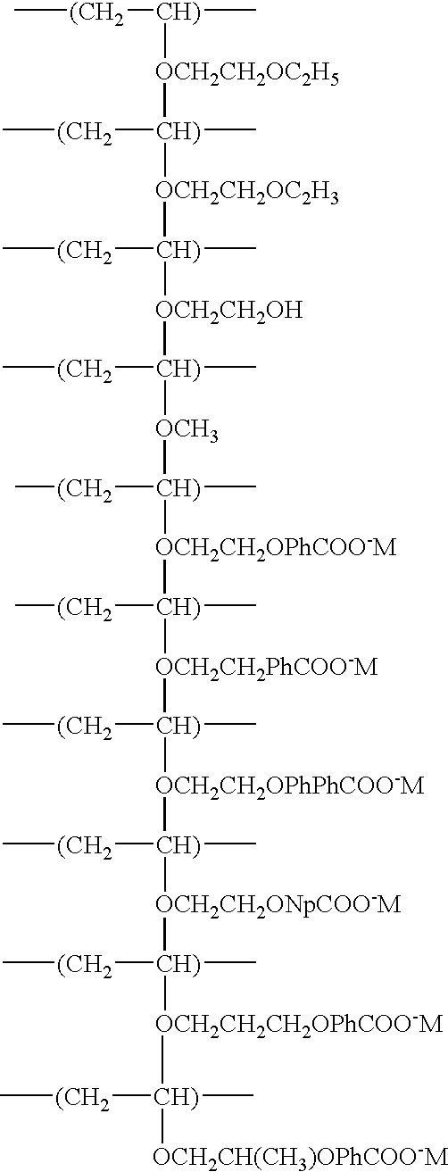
C[(CH2][CH)](C)[OCH2CH2OC2H5][CH)](C)([(CH2]C)[OCH2CH2OC2H3][CH)](C)([(CH2]C)[OCH2CH2OH][CH)](C)([(CH2]C)[OCH3][CH)](C)([(CH2]C)[OCH2CH2OPhCOO-M][CH)](C)([(CH2]C)[OCH2CH2PhCOO-M][CH)](C)([(CH2]C)[OCH2CH2OPhPhCOO-M][CH)](C)([(CH2]C)[OCH2CH2ONpCOO-M][CH)](C)([(CH2]C)[OCH2CH2CH2OPhCOO-M].C[CH)](C)([(CH2]C)[OCH2CH(CH3)OPhCOO-M]
